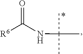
N(C([R6])=O)C(C)(C)C
